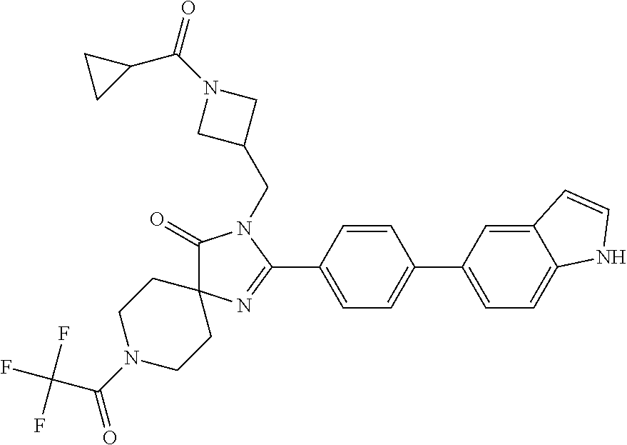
C1(=O)N(CC2CN(C(C3CC3)=O)C2)C(C2=CC=C(C3=CC=C4C(=C3)C=CN4)C=C2)=NC12CCN(C(C(F)(F)F)=O)CC2
